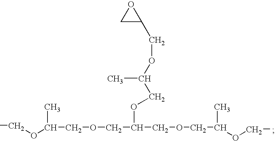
CCOC(COCC(COCC(OCC)C)OCC(OCC1OC1)C)C
